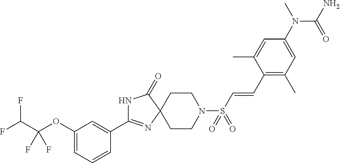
C1(OC(C(F)F)(F)F)=CC=CC(C2=NC3(C(=O)N2)CCN(S(C=CC2=C(C)C=C(N(C)C(=O)N)C=C2C)(=O)=O)CC3)=C1
